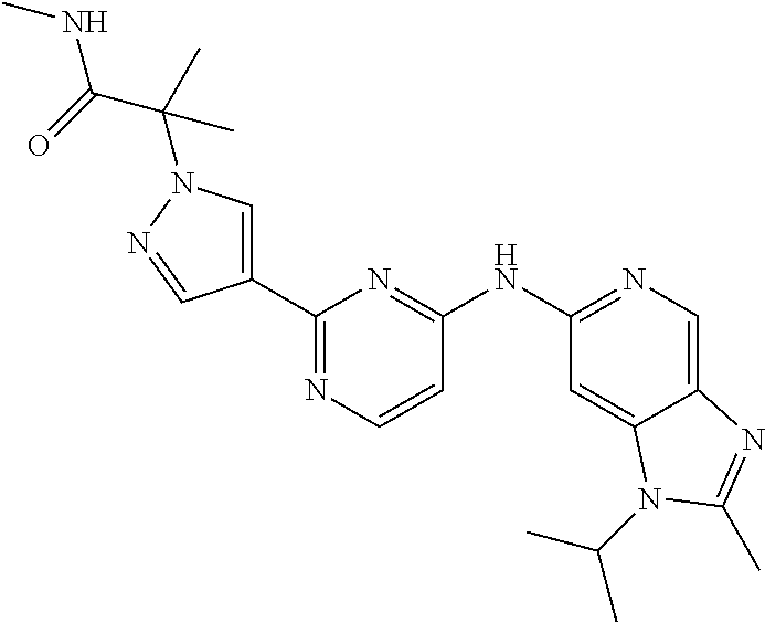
C12=CN=C(NC3=NC(C4=CN(C(C)(C(=O)NC)C)N=C4)=NC=C3)C=C1N(C(C)C)C(C)=N2
